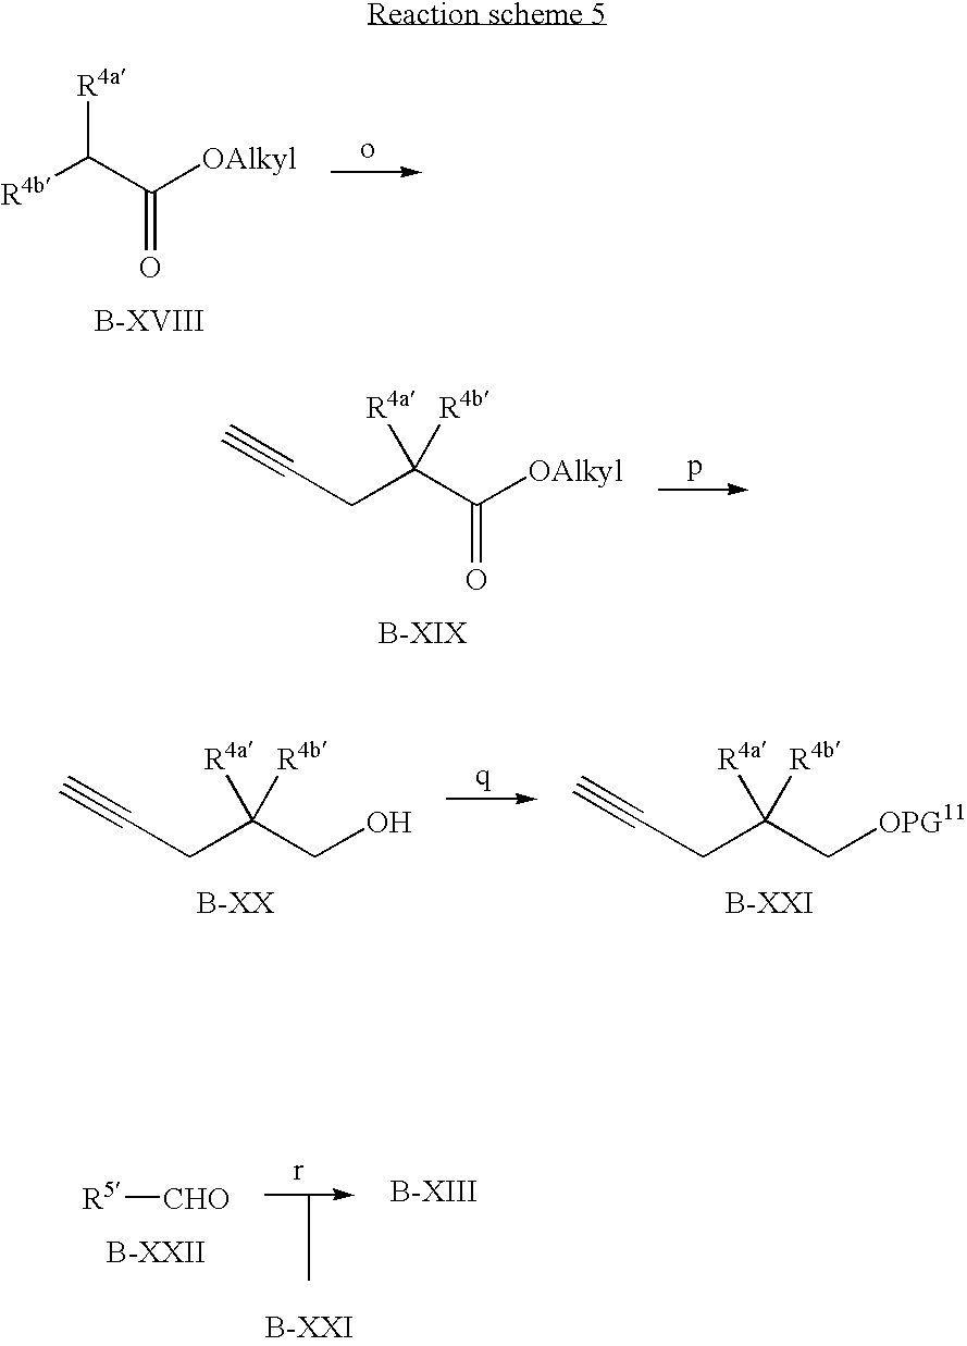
[R4a]C(C([OAlkyl])=O)[R4b].[R4a]C(C([OAlkyl])=O)(CC#C)[R4b].[R4a]C(CO)(CC#C)[R4b].[R4a]C(C[OPG11])(CC#C)[R4b].[R5][CHO]
